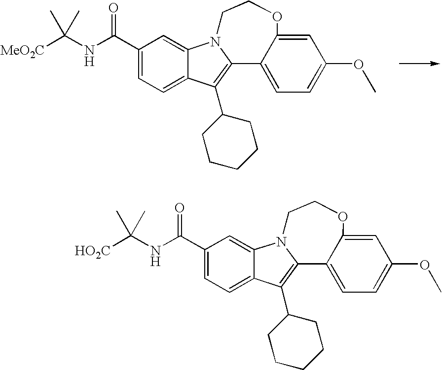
C(C1=CC=C2C(=C1)N1C(=C2C2CCCCC2)C2=CC=C(OC)C=C2OCC1)(NC([HO2C])(C)C)=O.C(C1=CC=C2C(=C1)N1C(=C2C2CCCCC2)C2=CC=C(OC)C=C2OCC1)(NC([MeO2C])(C)C)=O
